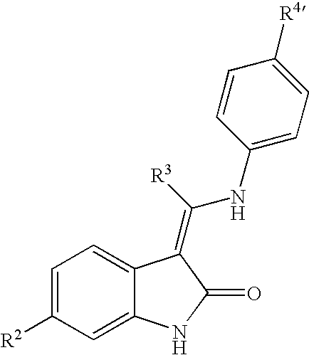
C1=C([R2])C=C2C(=C1)C(=C([R3])NC1=CC=C([R4])C=C1)C(=O)N2
